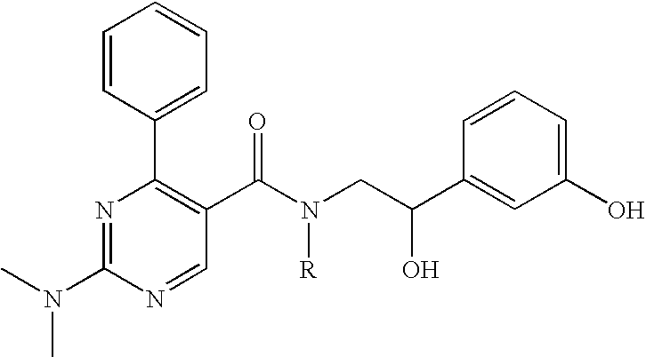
N1=C(N(C)C)N=CC(C(N(CC(C2=CC(O)=CC=C2)O)[R])=O)=C1C1=CC=CC=C1
